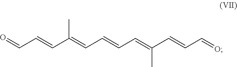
O=CC=CC(=CC=CC=C(C=CC=O)C)C
